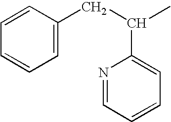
C(C(C1=CC=CC=N1)C)C1=CC=CC=C1
